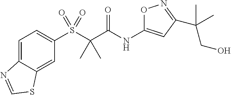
C1=C2C(=CC(S(C(C(NC3=CC(C(CO)(C)C)=NO3)=O)(C)C)(=O)=O)=C1)SC=N2
